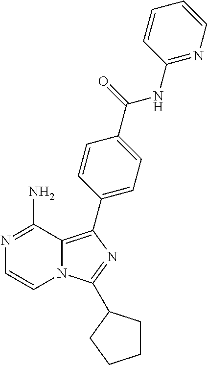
N1=C(N)C2=C(C3=CC=C(C(=O)NC4=NC=CC=C4)C=C3)N=C(C3CCCC3)N2C=C1
